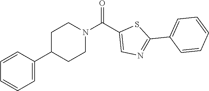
C1N(C(C2=CN=C(C3=CC=CC=C3)S2)=O)CCC(C2=CC=CC=C2)C1
